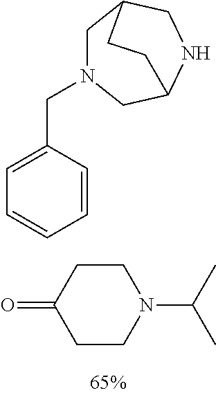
C1N(CC2=CC=CC=C2)CC2NCC1CC2.C1CN(C(C)C)CCC1=O
